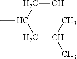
C(CO)(CC(C)C)C
